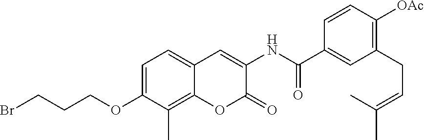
C1(C(NC2=CC3=CC=C(OCCCBr)C(C)=C3OC2=O)=O)=CC(CC=C(C)C)=C([OAc])C=C1
